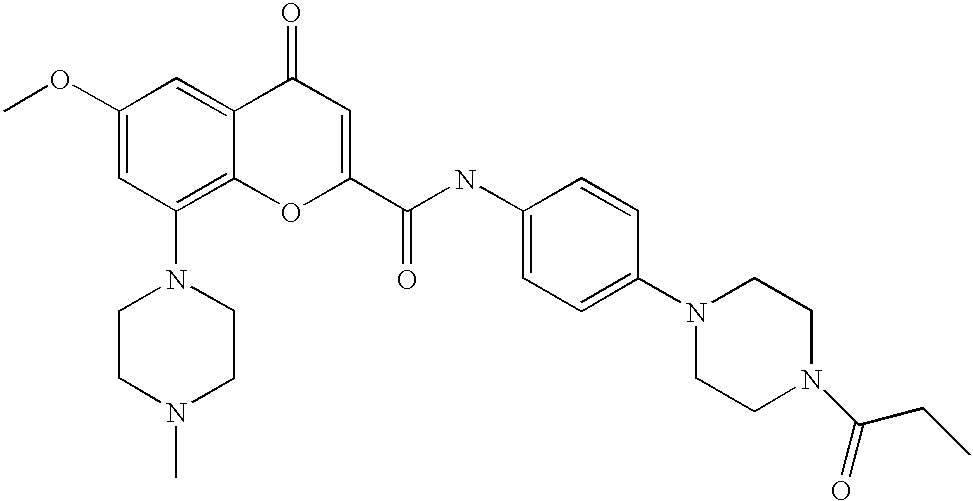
C1(OC)=CC(N2CCN(C)CC2)=C2C(=C1)C(=O)C=C(C(NC1=CC=C(N3CCN(C(CC)=O)CC3)C=C1)=O)O2
